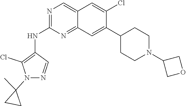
C12=CN=C(NC3=C(Cl)N(C4(C)CC4)N=C3)N=C1C=C(C1CCN(C3COC3)CC1)C(Cl)=C2
